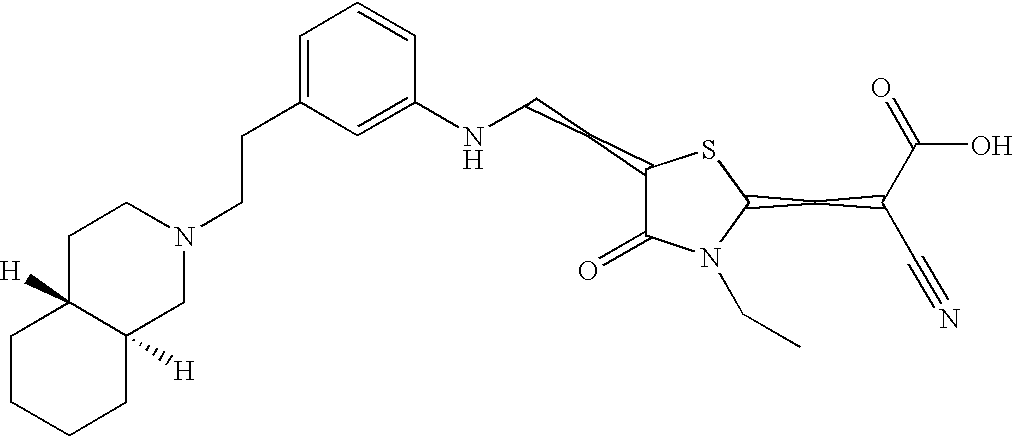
C1=C(CCN2CCC3([H])C([H])(C2)CCCC3)C=C(NCCC2C(=O)N(CC)C(CC(C#N)C(=O)O)S2)C=C1
